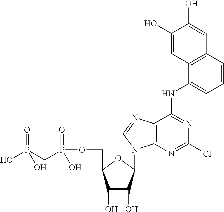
C1(O)C(O)C(N2C3=C(C(NC4=CC=CC5=C4C=C(O)C(O)=C5)=NC(Cl)=N3)N=C2)OC1COP(CP(=O)(O)O)(=O)O
